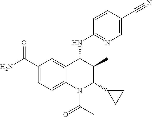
C12=CC(C(N)=O)=CC=C1N(C(C)=O)C(C1CC1)C(C)C2NC1=NC=C(C#N)C=C1
